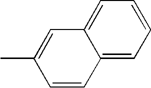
C1=CC2=CC=CC=C2C=C1C
